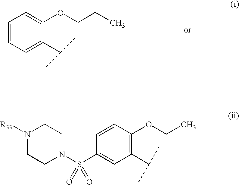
C1=CC=C(C(C)C)C(OCCC)=C1.N1([R33])CCN(S(C2=CC(C(C)C)=C(OCC)C=C2)(=O)=O)CC1
